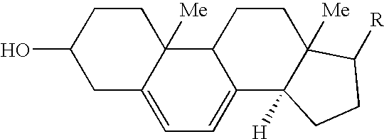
C1C2=CC=C3C(C2([Me])CCC1O)CCC1([Me])C3([H])CCC1[R]
